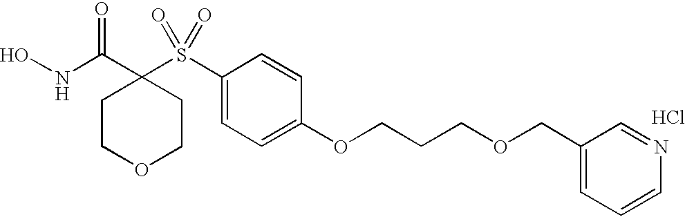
N(C(C1(S(C2=CC=C(OCCCOCC3=CC=CN=C3)C=C2)(=O)=O)CCOCC1)=O)O.Cl
